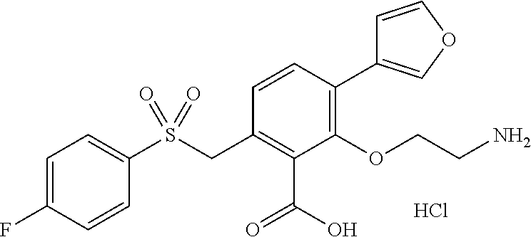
C1=C(F)C=CC(S(CC2=C(C(=O)O)C(OCCN)=C(C3=COC=C3)C=C2)(=O)=O)=C1.Cl
